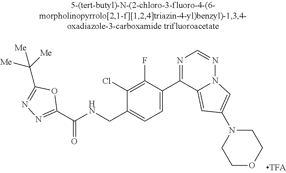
C1(C(NCC2=CC=C(C3=NC=NN4C3=CC(N3CCOCC3)=C4)C(F)=C2Cl)=O)=NN=C(C([Me])([Me])[Me])O1
